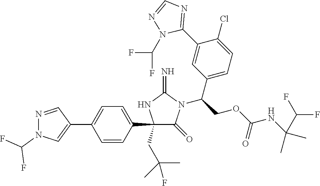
C1(C2=CC=C(C3=CN(C(F)F)N=C3)C=C2)(CC(C)(F)C)C(=O)N(C(COC(NC(C)(C)C(F)F)=O)C2=CC=C(Cl)C(C3=NC=NN3C(F)F)=C2)C(=N)N1
